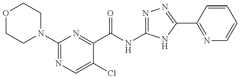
C1(C(=O)NC2=NN=C(C3=NC=CC=C3)N2)=NC(N2CCOCC2)=NC=C1Cl
